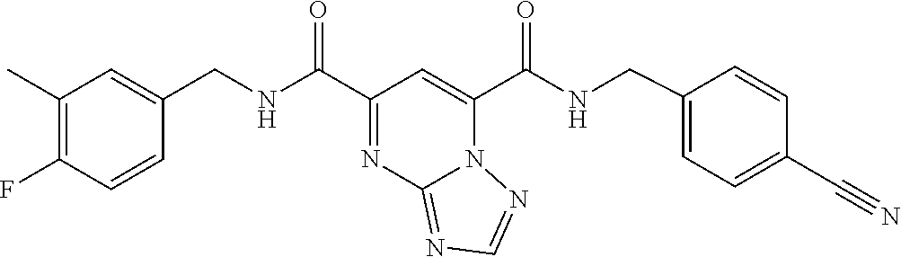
C1=CC(F)=C(C)C=C1CNC(=O)C1=NC2=NC=NN2C(C(NCC2=CC=C(C#N)C=C2)=O)=C1
